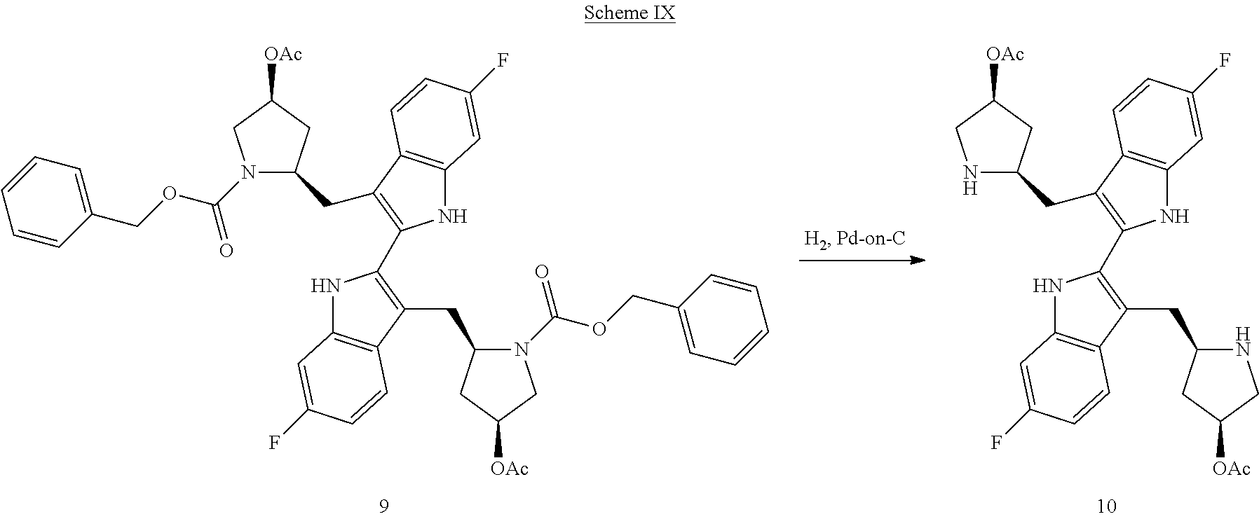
C1(CC2=C(C3=C(CC4CC([OAc])CN4C(OCC4=CC=CC=C4)=O)C4=C(N3)C=C(F)C=C4)NC3=C2C=CC(F)=C3)CC([OAc])CN1C(OCC1=CC=CC=C1)=O.C1(CC2=C(C3=C(CC4CC([OAc])CN4)C4=C(N3)C=C(F)C=C4)NC3=C2C=CC(F)=C3)CC([OAc])CN1
